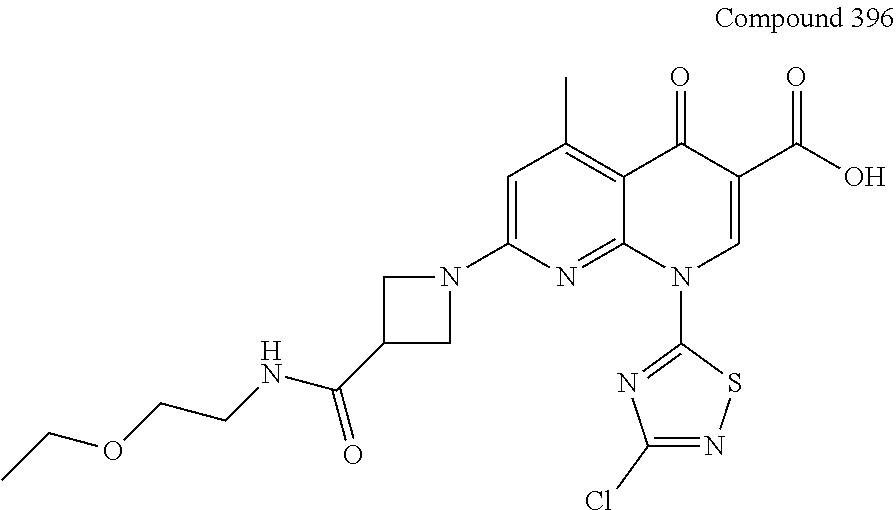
C1(N2CC(C(NCCOCC)=O)C2)=CC(C)=C2C(=N1)N(C1=NC(Cl)=NS1)C=C(C(O)=O)C2=O
